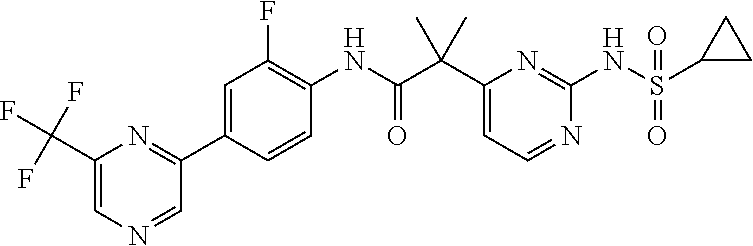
C1(C(C(NC2=C(F)C=C(C3=NC(C(F)(F)F)=CN=C3)C=C2)=O)(C)C)=CC=NC(NS(C2CC2)(=O)=O)=N1
